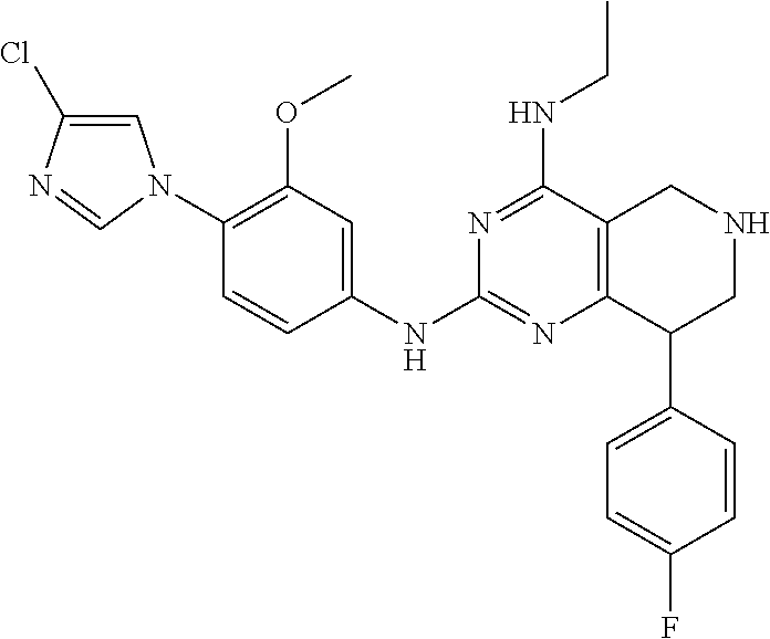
N1=C(NCC)C2=C(N=C1NC1=CC(OC)=C(N3C=C(Cl)N=C3)C=C1)C(C1=CC=C(F)C=C1)CNC2
